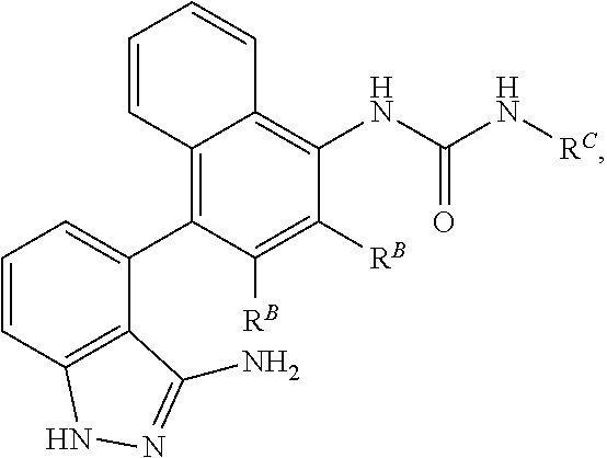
C12=C(C(C3=C4C(=C(NC(N[RC])=O)C([RB])=C3[RB])C=CC=C4)=CC=C1)C(N)=NN2
